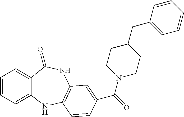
C1=CC=C2C(=C1)C(=O)NC1=C(N2)C=CC(C(=O)N2CCC(CC3=CC=CC=C3)CC2)=C1
